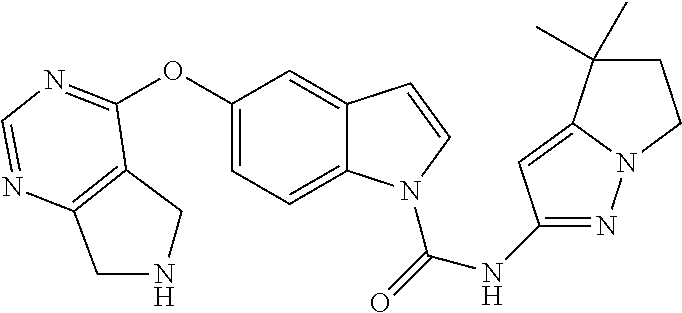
C12=C(C(OC3=CC=C4C(=C3)C=CN4C(=O)NC3=NN4C(=C3)C(C)(C)CC4)=NC=N1)CNC2
